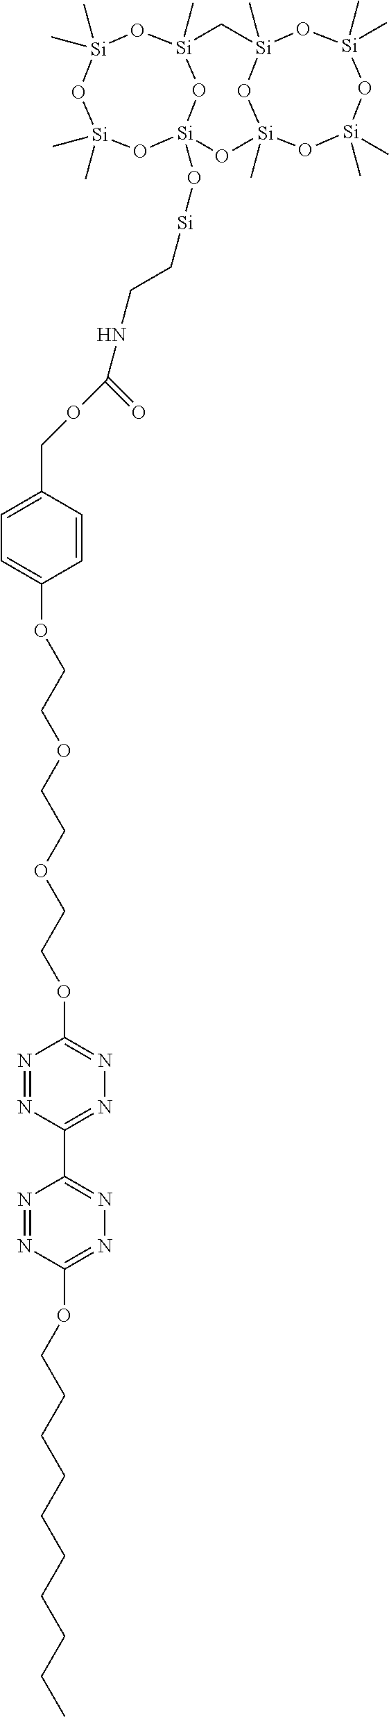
C1(COC(NCC[Si]O[Si]23O[Si](C)(C)O[Si](C)(C)O[Si](C)(O2)C[Si]2(C)O[Si](C)(O3)O[Si](C)(C)O[Si](C)(C)O2)=O)=CC=C(OCCOCCOCCOC2=NN=C(C3=NN=C(OCCCCCCCCCC)N=N3)N=N2)C=C1
